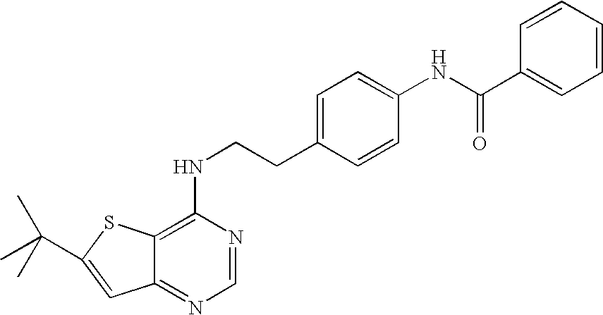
C1=CC=CC=C1C(NC1=CC=C(CCNC2=C3C(=NC=N2)C=C(C(C)(C)C)S3)C=C1)=O
